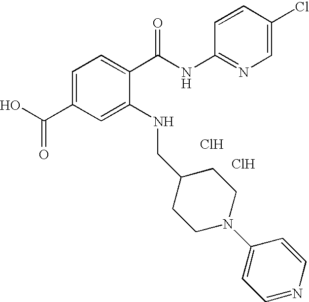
C1=C(C(O)=O)C=C(NCC2CCN(C3=CC=NC=C3)CC2)C(C(NC2=NC=C(Cl)C=C2)=O)=C1.Cl.Cl
